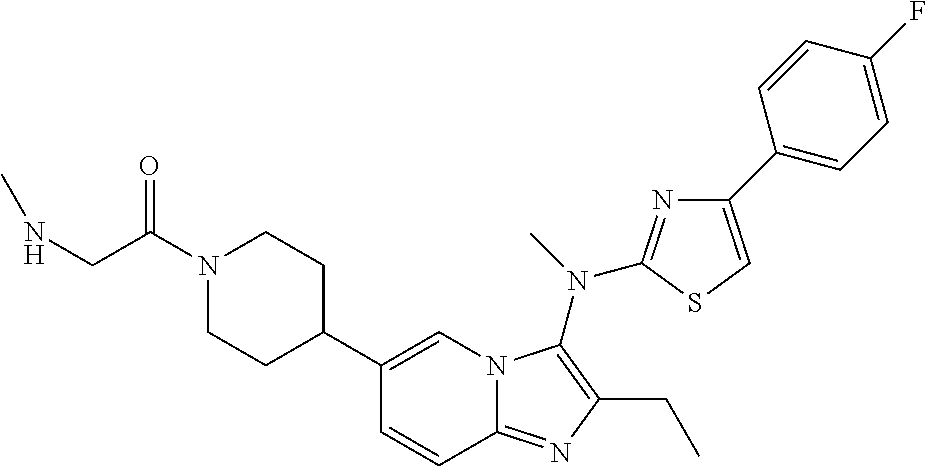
C1(C2CCN(C(=O)CNC)CC2)=CN2C(=NC(CC)=C2N(C)C2=NC(C3=CC=C(F)C=C3)=CS2)C=C1
